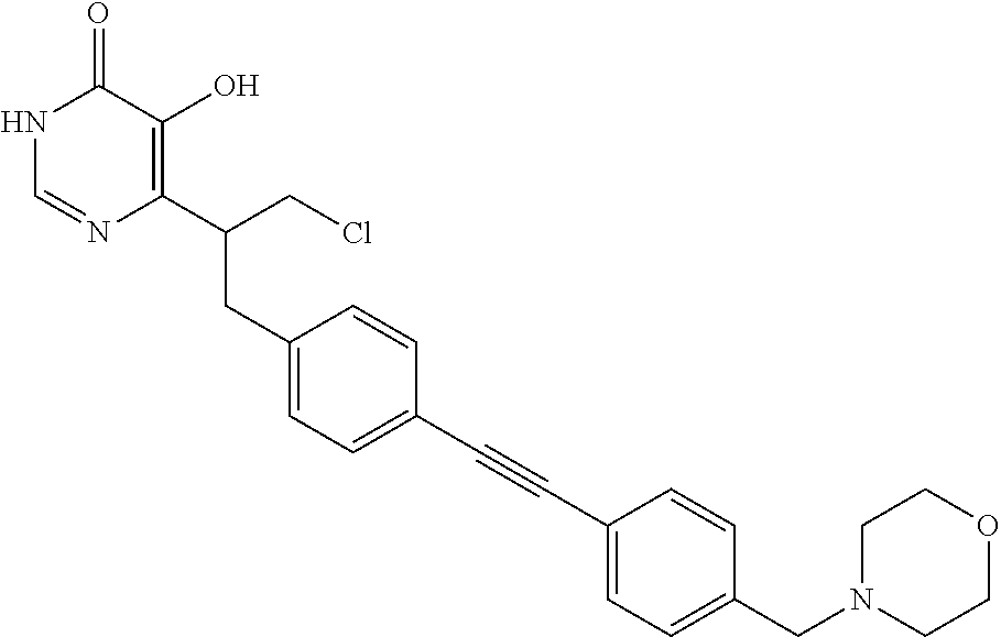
C(#CC1=CC=C(CN2CCOCC2)C=C1)C1=CC=C(CC(C2=C(O)C(=O)NC=N2)CCl)C=C1
